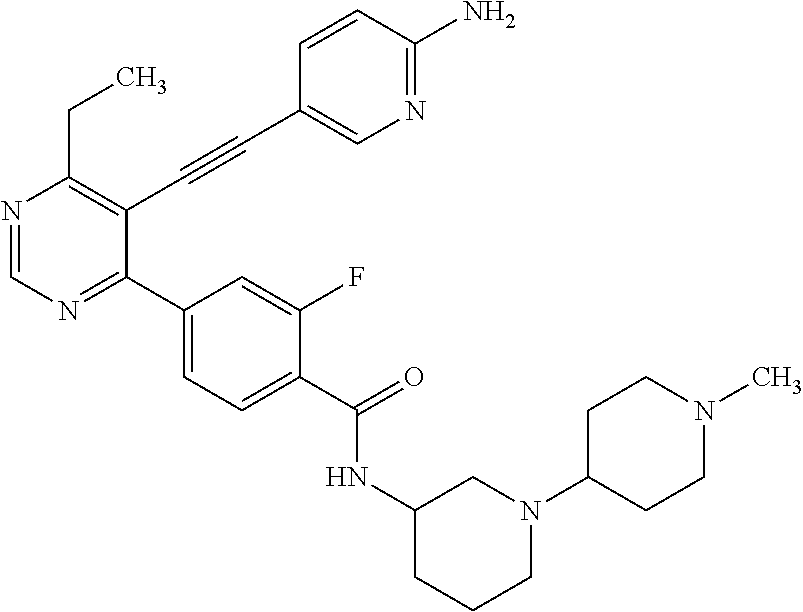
N1=CN=C(C2=CC=C(C(=O)NC3CCCN(C4CCN(C)CC4)C3)C(F)=C2)C(C#CC2=CN=C(N)C=C2)=C1CC
